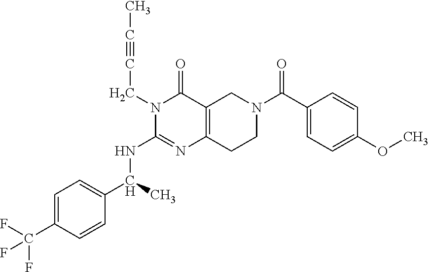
C1=C(C(F)(F)F)C=CC(C(C)NC2=NC3=C(C(=O)N2CC#CC)CN(C(C2=CC=C(OC)C=C2)=O)CC3)=C1
